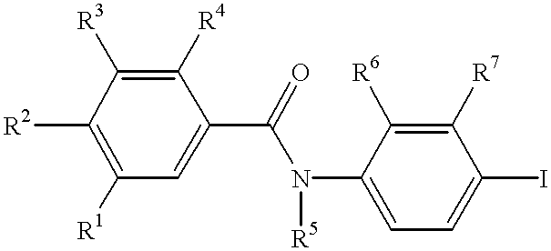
[R2]C1=C([R1])C=C(C(N(C2=CC=C(I)C([R7])=C2[R6])[R5])=O)C([R4])=C1[R3]
